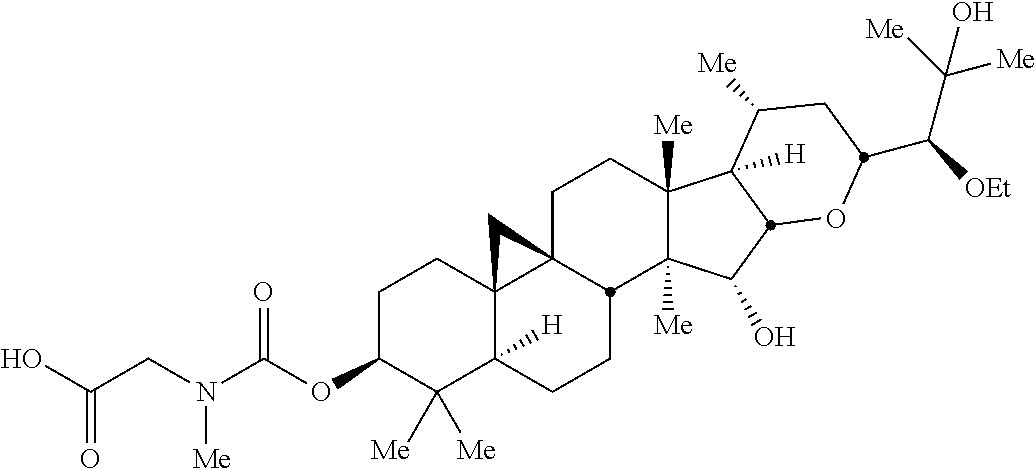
C1C(OC(N(CC(O)=O)[Me])=O)C([Me])([Me])C2([H])C3(C1)C1(CCC4([Me])C([Me])(C(O)C5C4([H])C([Me])CC(C([OEt])C([Me])([Me])O)O5)C1CC2)C3
